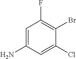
C1=C(N)C=C(Cl)C(Br)=C1F
